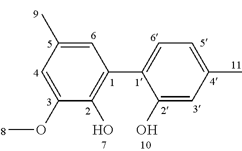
C1=C(C)C=C(OC)C(O)=C1C1=CC=C(C)C=C1O
